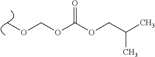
COCOC(=O)OCC(C)C
